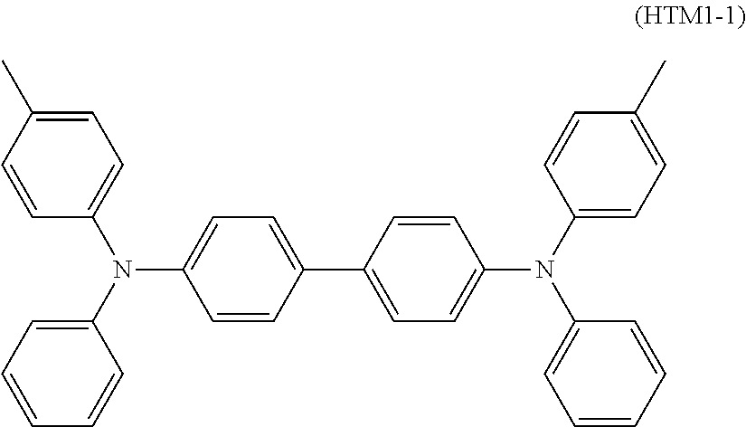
C1=CC(N(C2=CC=CC=C2)C2=CC=C(C3=CC=C(N(C4=CC=C(C)C=C4)C4=CC=CC=C4)C=C3)C=C2)=CC=C1C
